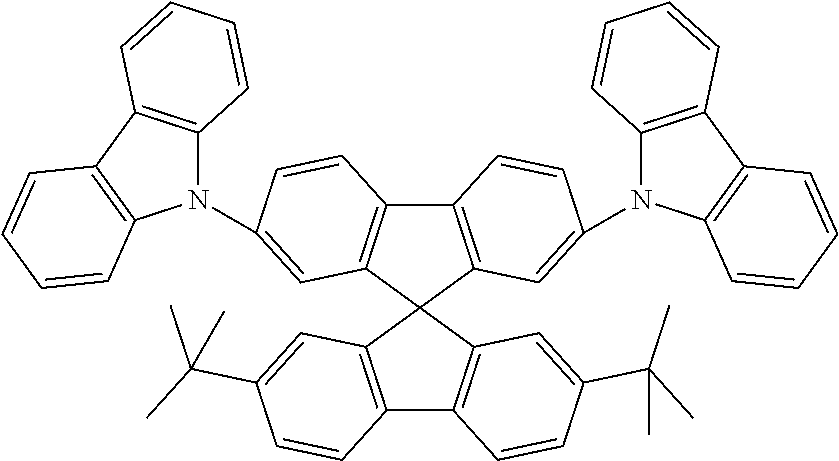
N1(C2=CC3=C(C4=C(C=C(N5C6=C(C7=C5C=CC=C7)C=CC=C6)C=C4)C34C3=C(C5=C4C=C(C(C)(C)C)C=C5)C=CC(C(C)(C)C)=C3)C=C2)C2=C(C3=C1C=CC=C3)C=CC=C2
